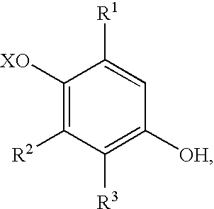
C1([XO])=C([R2])C([R3])=C([OH])C=C1[R1]
